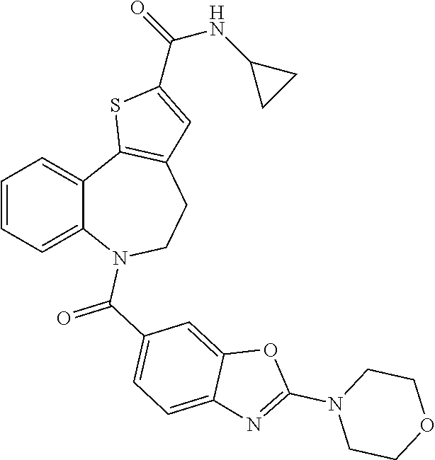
C1=CC=C2C(=C1)C1=C(CCN2C(C2=CC=C3C(=C2)OC(N2CCOCC2)=N3)=O)C=C(C(=O)NC2CC2)S1
